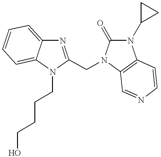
C12=CC=CC=C1N(CCCCO)C(CN1C(=O)N(C3CC3)C3=C1C=NC=C3)=N2
